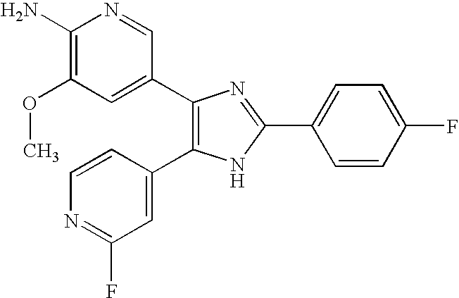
C1(N)=C(OC)C=C(C2=C(C3=CC(F)=NC=C3)NC(C3=CC=C(F)C=C3)=N2)C=N1
